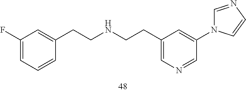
C(C1=CC(F)=CC=C1)CNCCC1=CN=CC(N2C=NC=C2)=C1
